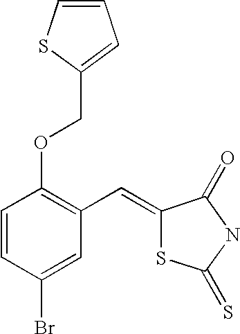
C1=CC(Br)=CC(C=C2SC(=S)NC2=O)=C1OCC1=CC=CS1
